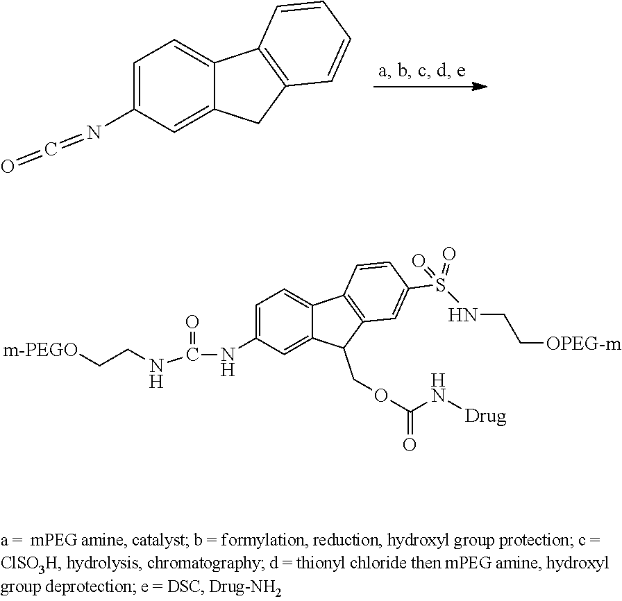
C1=C(N=C=O)C=C2C(=C1)C1=C(C2)C=CC=C1.C1=C(NC(NCC[m-PEGO])=O)C=C2C(=C1)C1=C(C2COC(=O)N[Drug])C=C(S(=O)(=O)NCC[OPEG-m])C=C1
